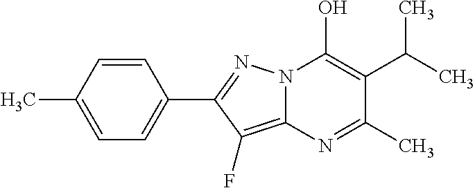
C12=C(F)C(C3=CC=C(C)C=C3)=NN1C(O)=C(C(C)C)C(C)=N2
